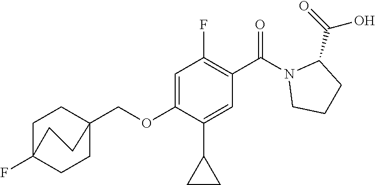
C(OC1=CC(F)=C(C(N2CCCC2C(=O)O)=O)C=C1C1CC1)C12CCC(F)(CC1)CC2
